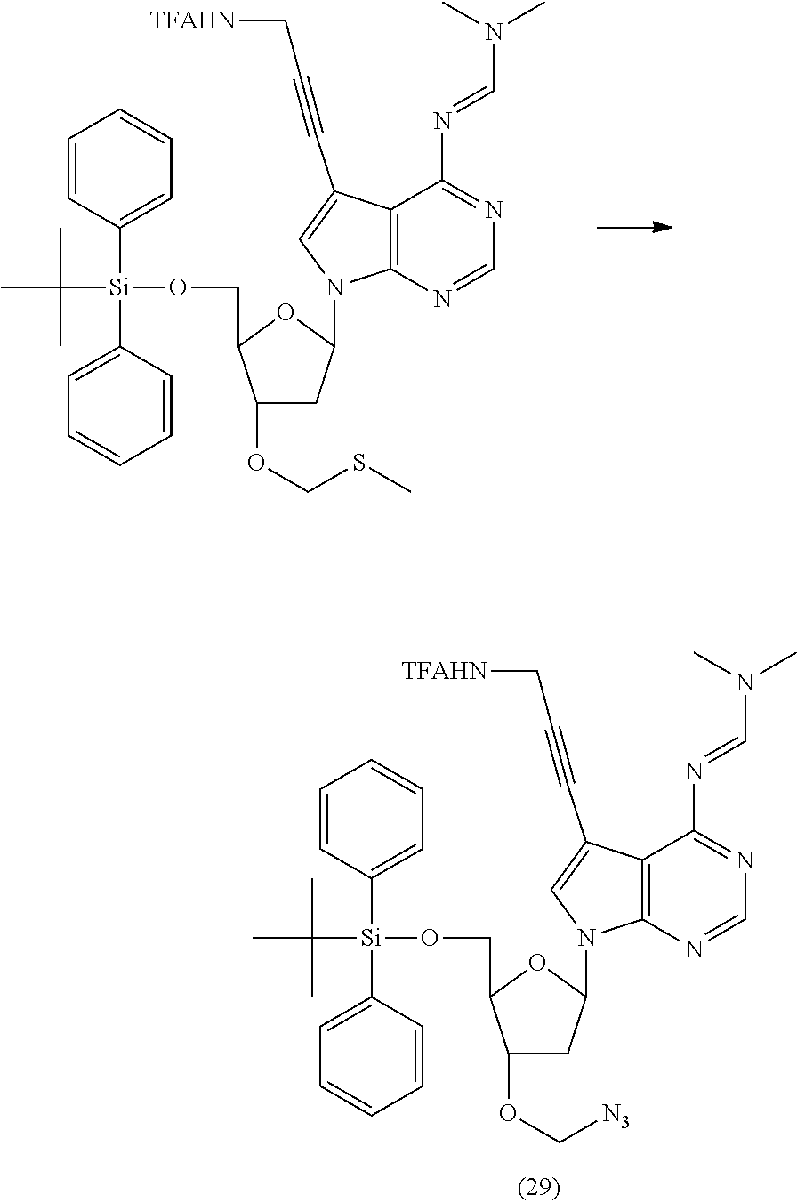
C12=C(N=CN=C1N=CN(C)C)N(C1CC(OC[N3])C(CO[Si](C3=CC=CC=C3)(C3=CC=CC=C3)C(C)(C)C)O1)C=C2C#CC[TFAHN].C12=C(N=CN=C1N=CN(C)C)N(C1CC(OCSC)C(CO[Si](C3=CC=CC=C3)(C3=CC=CC=C3)C(C)(C)C)O1)C=C2C#CC[TFAHN]
